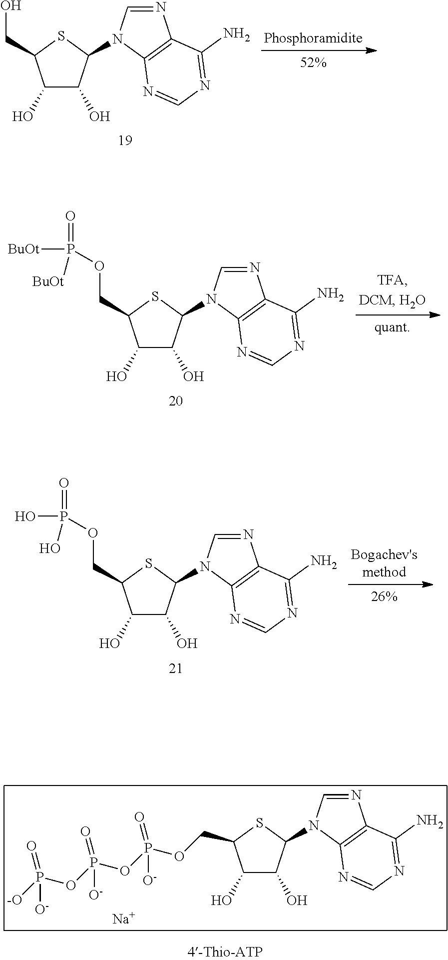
C1(O)C(O)C(N2C=NC3=C2N=CN=C3N)SC1COP(OP(OP([-O])(=O)[O-])(=O)[O-])(=O)[O-].[Na].C1(O)C(O)C(N2C=NC3=C2N=CN=C3N)SC1CO.C1(O)C(O)C(N2C=NC3=C2N=CN=C3N)SC1COP(=O)([BuOt])[BuOt].C1(O)C(O)C(N2C=NC3=C2N=CN=C3N)SC1COP(=O)(O)O
